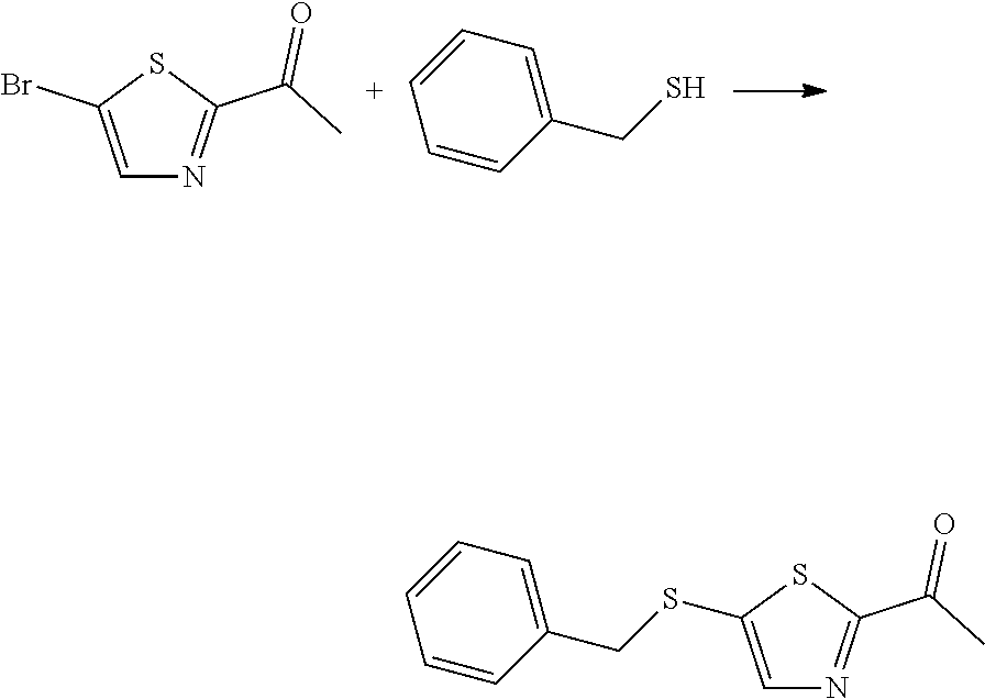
C1=C(Br)SC(C(=O)C)=N1.[C+]1=CC=C(CS)C=C1.C1=CC=C(CSC2=CN=C(C(=O)C)S2)C=C1
